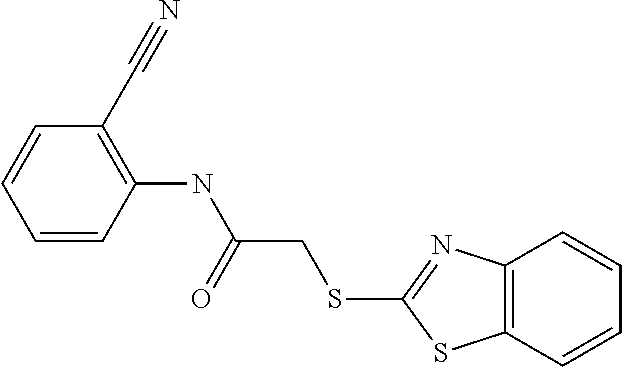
C1=CC(NC(=O)CSC2=NC3=C(S2)C=CC=C3)=C(C#N)C=C1
